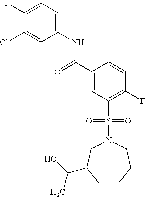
C1(F)=CC=C(NC(C2=CC(S(=O)(=O)N3CC(C(O)C)CCCC3)=C(F)C=C2)=O)C=C1Cl
